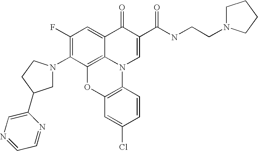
C1(F)=C(N2CC(C3=CN=CC=N3)CC2)C2=C3C(=C1)C(=O)C(C(NCCN1CCCC1)=O)=CN3C1=C(O2)C=C(Cl)C=C1
